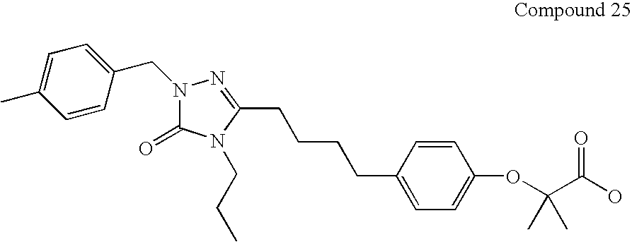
N1(CC2=CC=C(C)C=C2)C(=O)N(CCC)C(CCCCC2=CC=C(OC(C(O)=O)(C)C)C=C2)=N1
